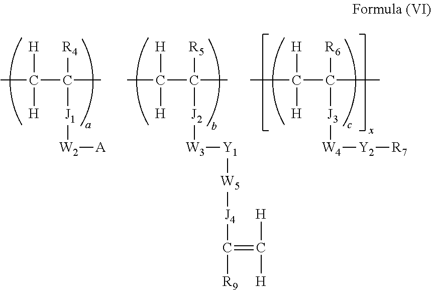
CC(C(C)([R4])[J1][W2][A])([H])[H].CC(C(C)([R5])[J2][W3][Y1][W5][J4]C([R9])=C([H])[H])([H])[H].CC(C(C)([R6])[J3][W4][Y2][R7])([H])[H]
